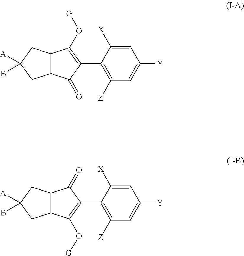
C12C(C(=O)C(C3=C([Z])C=C([Y])C=C3[X])=C1O[G])CC([A])(B)C2.C12C(C(O[G])=C(C3=C([Z])C=C([Y])C=C3[X])C1=O)CC([A])(B)C2
